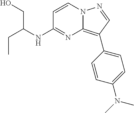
CCC(CO)NC1=NC2=C(C3=CC=C(N(C)C)C=C3)C=NN2C=C1
